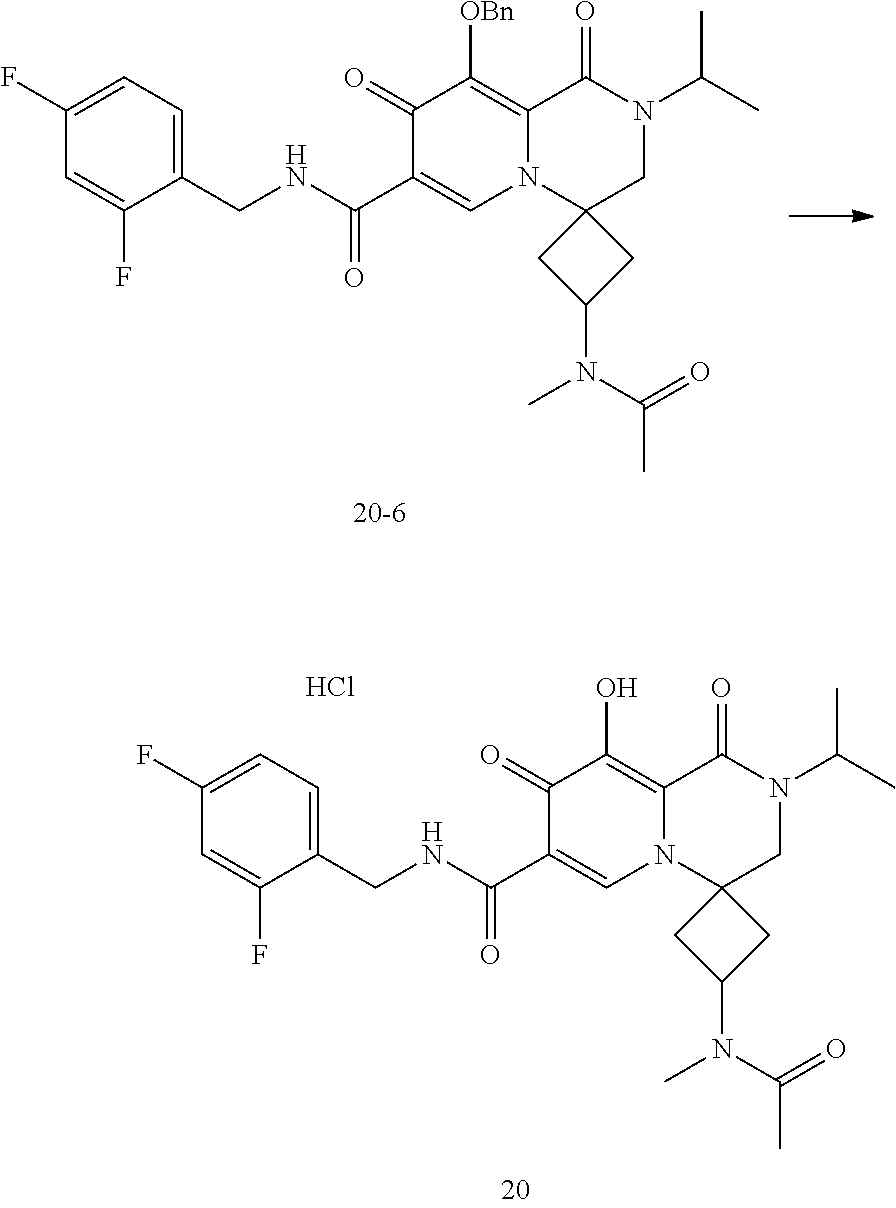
C1(F)=CC=C(CNC(C2=CN3C(=C([OBn])C2=O)C(=O)N(C(C)C)CC32CC(N(C)C(=O)C)C2)=O)C(F)=C1.C1(F)=CC=C(CNC(C2=CN3C(=C(O)C2=O)C(=O)N(C(C)C)CC32CC(N(C)C(=O)C)C2)=O)C(F)=C1.Cl
